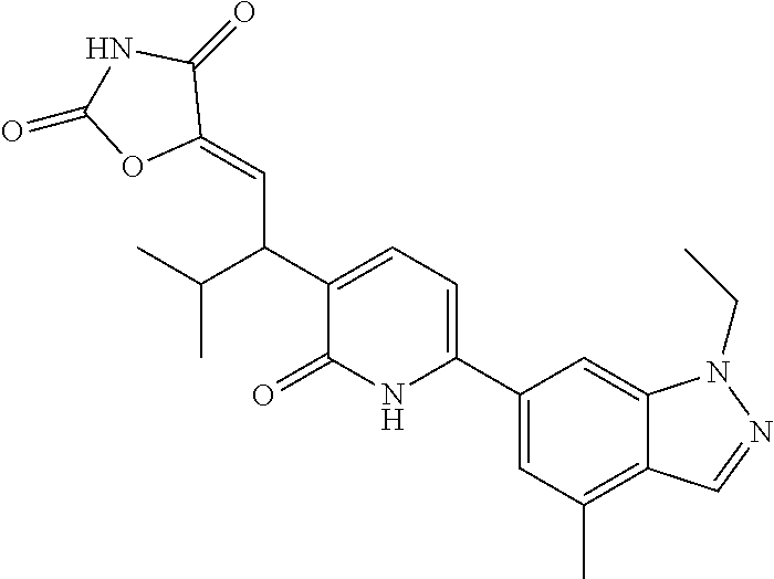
C1(C2=CC=C(C(C(C)C)C=C3OC(=O)NC3=O)C(=O)N2)=CC(C)=C2C(=C1)N(CC)N=C2
